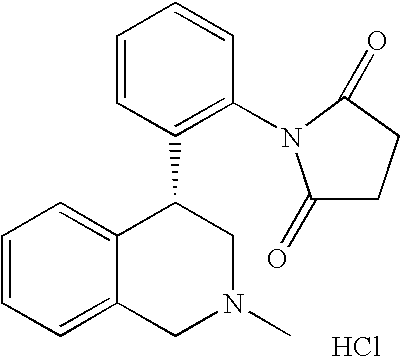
C1=CC=C2C(=C1)C(C1=C(N3C(=O)CCC3=O)C=CC=C1)CN(C)C2.Cl
